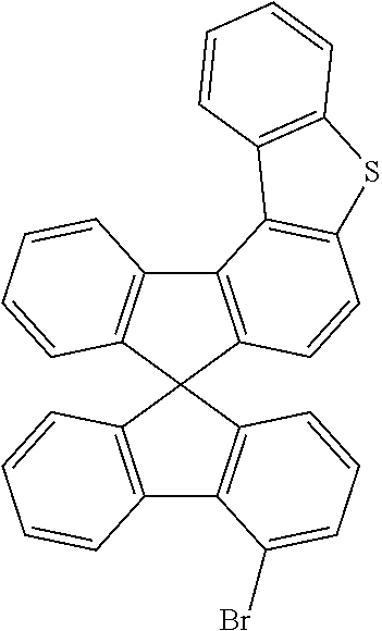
C12=C(C=CC3=C1C1=C(S3)C=CC=C1)C1(C3=C2C=CC=C3)C2=C(C3=C1C=CC=C3Br)C=CC=C2
